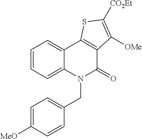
C1=CC=C2C(=C1)C1=C(C(=O)N2CC2=CC=C([MeO])C=C2)C([OMe])=C([CO2Et])S1
